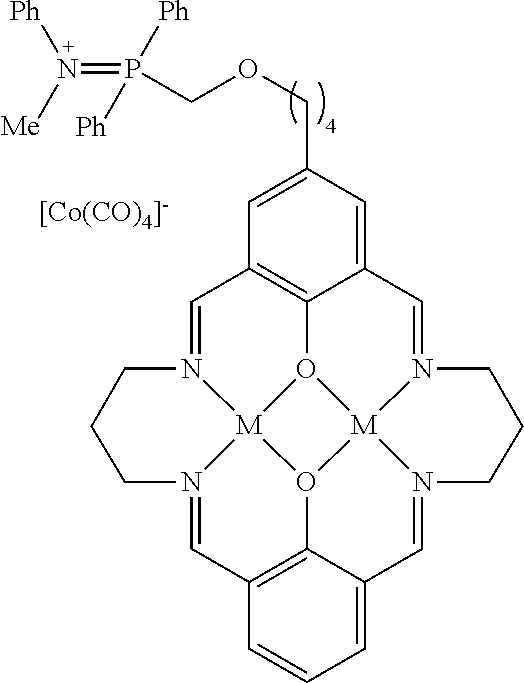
C1=N2[M]34O5C6=C1C=C(COCP(=N([Ph])[Me])([Ph])[Ph])C=C6C=N1[M]56O3C3=C(C=N4CCC2)C=CC=C3C=N6CCC1.[[Co(CO)4]-]
